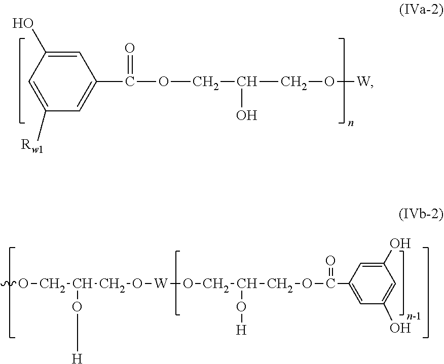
C1=C(O)C=C([Rw1])C=C1C(OCC(CO[W])O)=O.O(CC(CO[W]OCC(COC(=O)C1=CC(O)=CC(O)=C1)O[H])O[H])C
